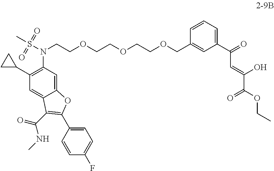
C12=CC(N(S(C)(=O)=O)CCOCCOCCOCC3=CC(C(=O)C=C(C(OCC)=O)O)=CC=C3)=C(C3CC3)C=C1C(C(=O)NC)=C(C1=CC=C(F)C=C1)O2
